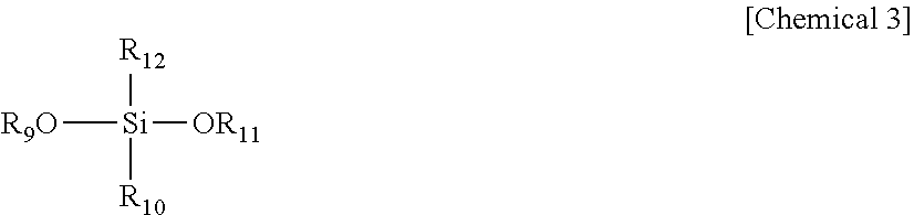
[R9O][Si]([OR11])([R12])[R10]
